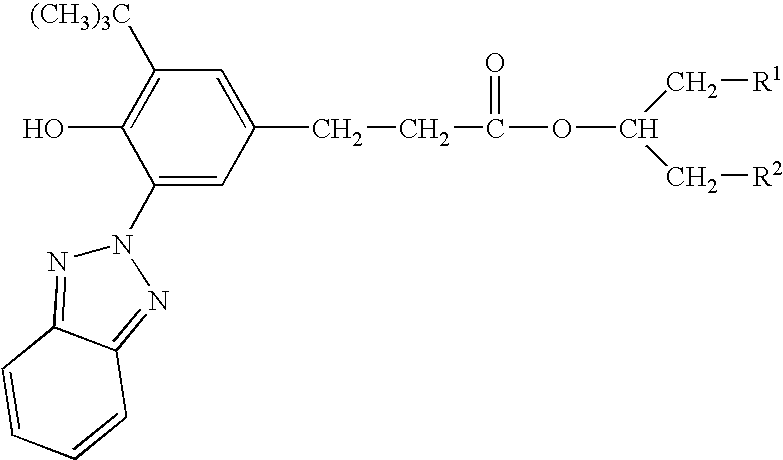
C1(O)=C([(CH3)3C])C=C(CCC(=O)OC(C[R1])C[R2])C=C1N1N=C2C(=N1)C=CC=C2
